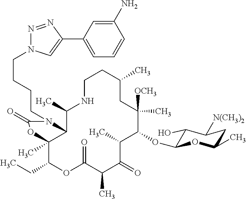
C1NC(C)C2C(C)(C(CC)OC(=O)C(C)C(=O)C(C)C(OC3C(O)C([N(CH3)2])CC(C)O3)C([OCH3])(C)CC(C)C1)OC(=O)N2CCCCN1N=NC(C2=CC=CC(N)=C2)=C1
